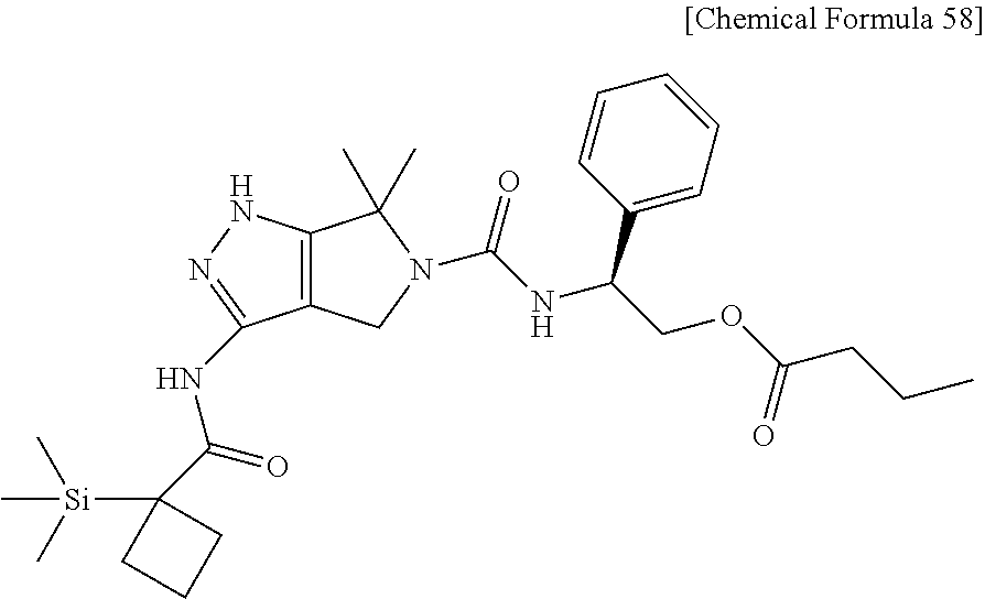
C12=C(NN=C1NC(=O)C1([Si](C)(C)C)CCC1)C(C)(C)N(C(=O)NC(COC(CCC)=O)C1=CC=CC=C1)C2
